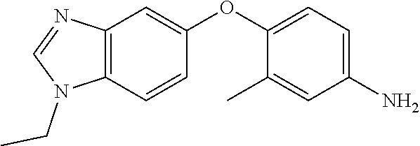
C1=NC2=C(N1CC)C=CC(OC1=CC=C(N)C=C1C)=C2
